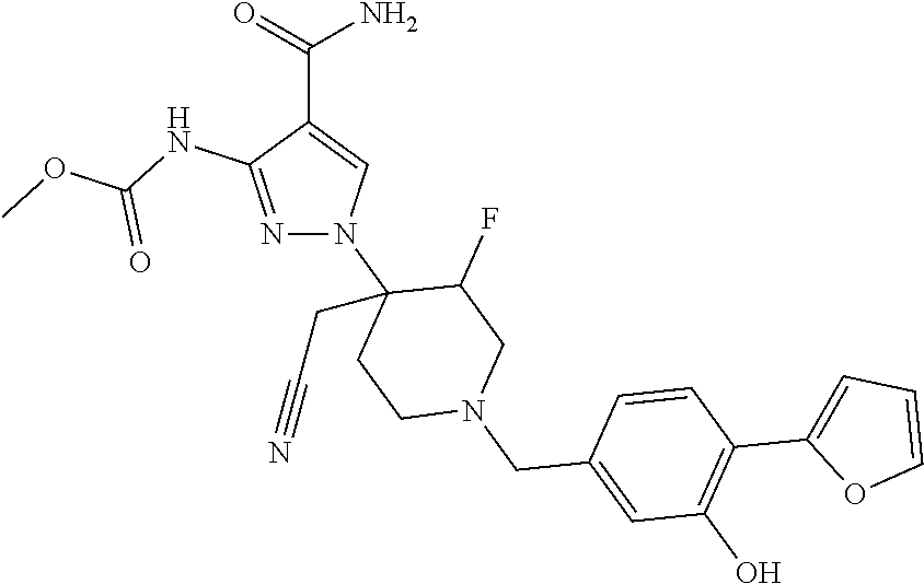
C(C1=CN(C2(CC#N)CCN(CC3=CC(O)=C(C4=CC=CO4)C=C3)CC2F)N=C1NC(OC)=O)(=O)N
